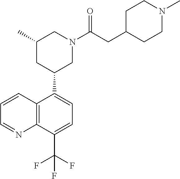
C12=C(C(C(F)(F)F)=CC=C1C1CN(C(=O)CC3CCN(C)CC3)CC(C)C1)N=CC=C2
